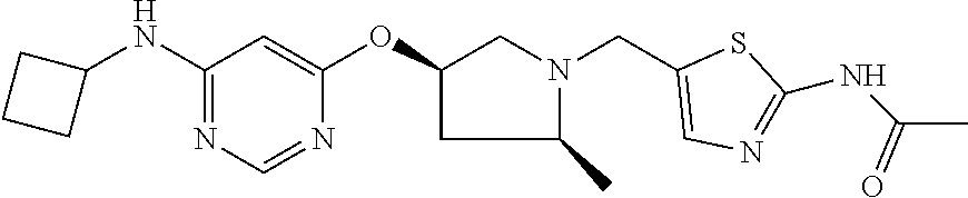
C1(NC2CCC2)=NC=NC(OC2CN(CC3=CN=C(NC(C)=O)S3)C(C)C2)=C1
